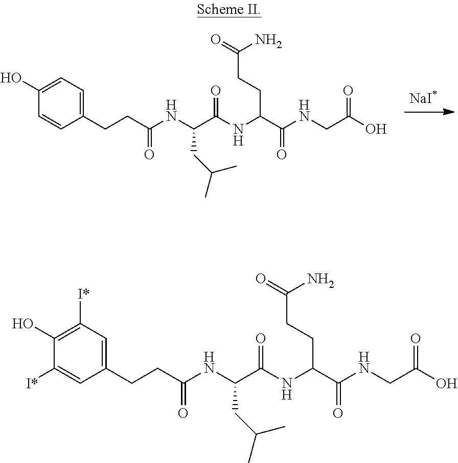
C1=C(O)C=CC(CCC(NC(C(NC(C(NCC(O)=O)=O)CCC(=O)N)=O)CC(C)C)=O)=C1.C1(O)=C([I*])C=C(CCC(NC(C(NC(C(NCC(O)=O)=O)CCC(=O)N)=O)CC(C)C)=O)C=C1[I*]
